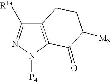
C12=C(N([P4])N=C1[R1a])C(=O)C([M3])CC2
